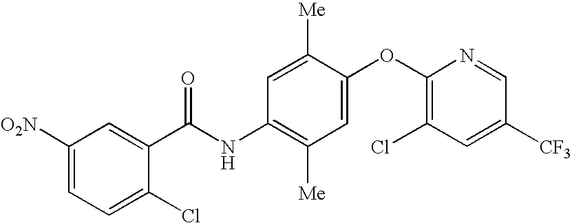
C1([O2N])=CC=C(Cl)C(C(NC2=C([Me])C=C(OC3=C(Cl)C=C([CF3])C=N3)C([Me])=C2)=O)=C1
